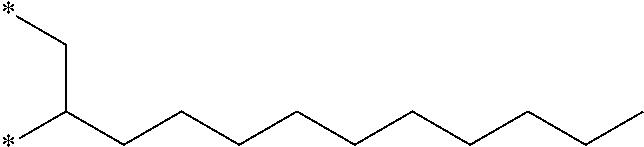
*C(CCCCCCCCCC)C*
